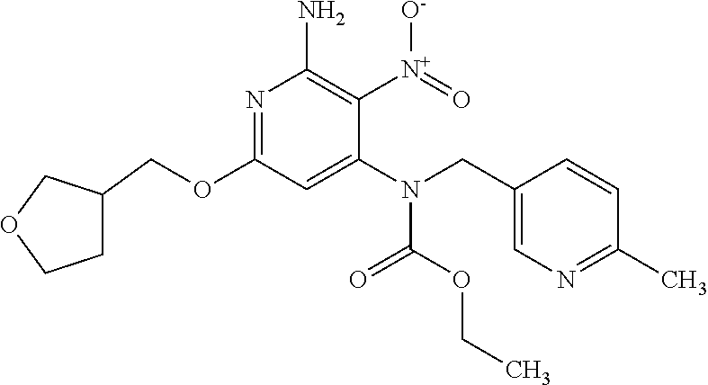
C1C(COC2=NC(N)=C([N+](=O)[O-])C(N(CC3=CN=C(C)C=C3)C(OCC)=O)=C2)COC1
